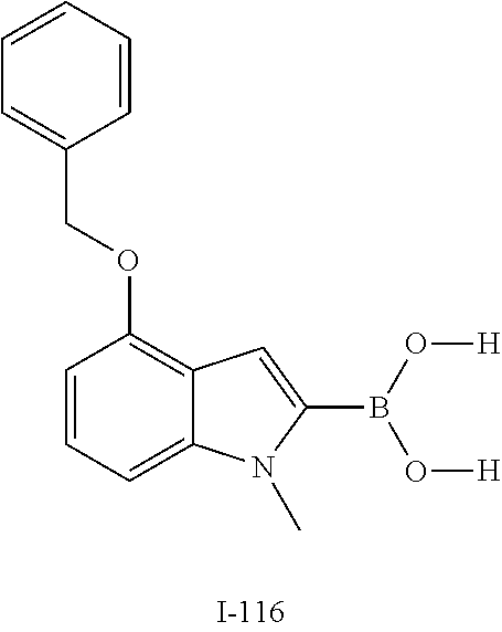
C1=CC=CC(COC2=C3C(=CC=C2)N(C)C(B(O[H])O[H])=C3)=C1
